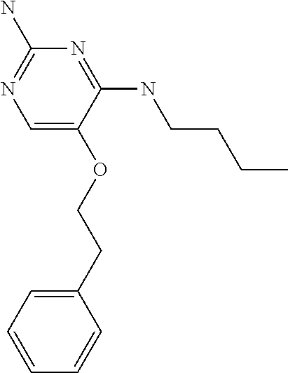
C(OC1=CN=C(N)N=C1NCCCC)CC1=CC=CC=C1
